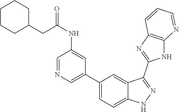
C1(C2=CC=C3C(=C2)C(C2=NC4=C(N2)N=CC=C4)=NN3)=CN=CC(NC(CC2CCCCC2)=O)=C1
